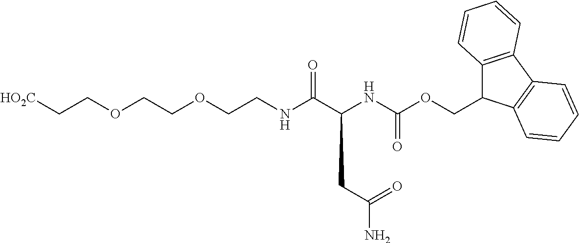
[HO2C]CCOCCOCCNC(C(NC(OCC1C2=C(C3=C1C=CC=C3)C=CC=C2)=O)CC(N)=O)=O
